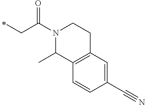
C(C(N1C(C)C2=C(CC1)C=C(C#N)C=C2)=O)C
